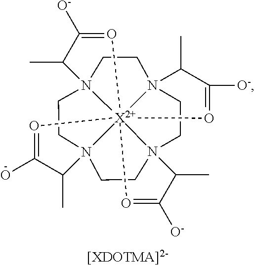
N123CCN45CCN67CCN8(CC1)C(C)C([O-])=O[X2+]2864(O=C([O-])C5C)(O=C([O-])C7C)O=C(O)C3C
